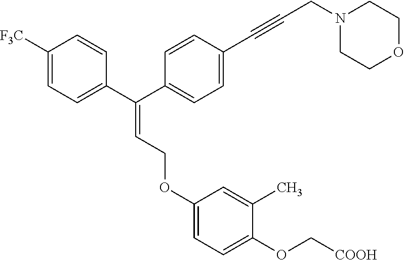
C(=C(C1=CC=C([F3C])C=C1)C1=CC=C(C#CCN2CCOCC2)C=C1)COC1=CC=C(OC[COOH])C(C)=C1
